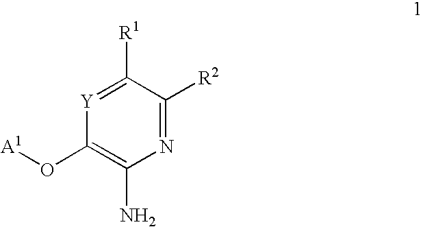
C1([R1])=[Y]C(O[A1])=C(N)N=C1[R2]
